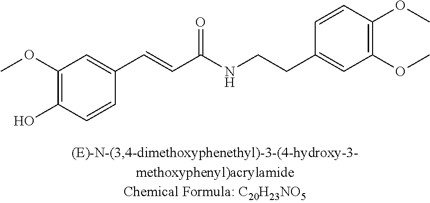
C1(OC)=C(O)C=CC(C=CC(NCCC2=CC(OC)=C(OC)C=C2)=O)=C1
